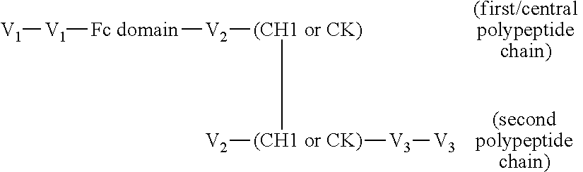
[V1][V1][Fc domain][V2][(CH1 or CK)][(CH1 or CK)]([V2])[V3][V3].[(first/central polypeptide chain)].[(second polypeptide chain)]
